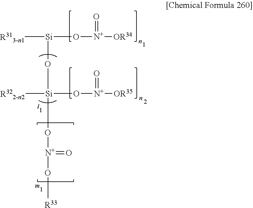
O([N+]([OR34])=O)[Si]([R313-n1])O[Si]([R322-n2])(O[N+]([OR35])=O)O[N+](O[R33])=O
